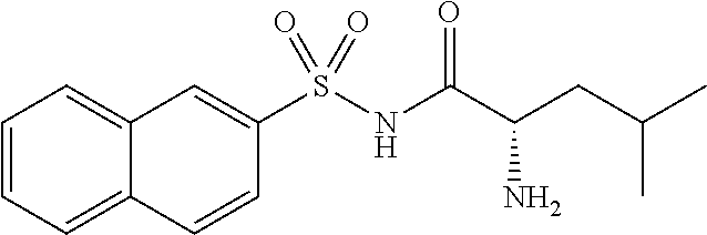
C1=CC=C2C(=C1)C=C(S(NC(C(CC(C)C)N)=O)(=O)=O)C=C2
